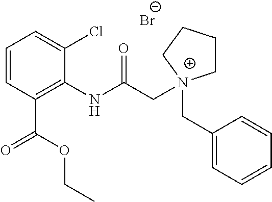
[Br-].C1=CC(C(=O)OCC)=C(NC(C[N+]2(CC3=CC=CC=C3)CCCC2)=O)C(Cl)=C1
